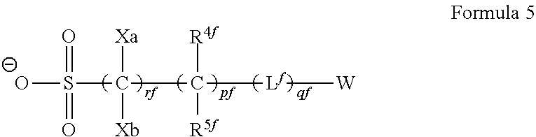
[O-]S(=O)(=O)C([Xa])([Xb])C([Lf][W])([R4f])[R5f]
